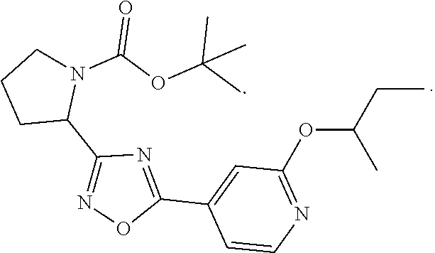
N1(C(OC(C)(C)C)=O)CCCC1C1=NOC(C2=CC(OC(CC)C)=NC=C2)=N1
